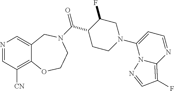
N1=CC([CN])=C2C(=C1)CN(C(C1CCN(C3=CC=NC4=C(F)C=NN34)CC1F)=O)CCO2
